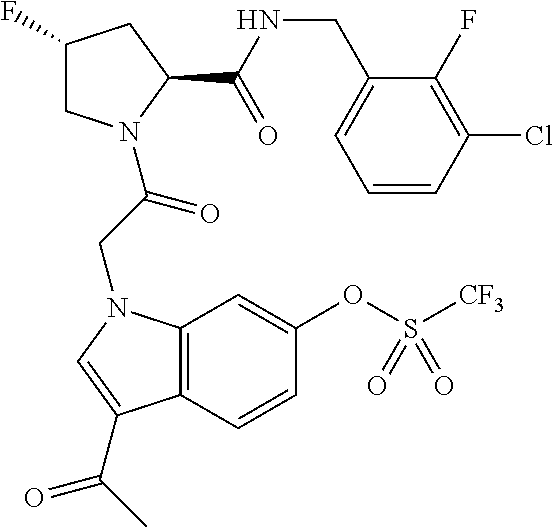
C12=C(C=CC(OS([CF3])(=O)=O)=C1)C(C(C)=O)=CN2CC(=O)N1CC(F)CC1C(NCC1=CC=CC(Cl)=C1F)=O
